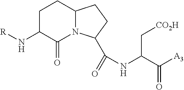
C1C(N[R])C(=O)N2C(C1)CCC2C(=O)NC(C([A3])=O)C[CO2H]
